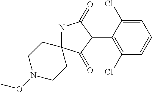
N1C2(C(=O)C(C3=C(Cl)C=CC=C3Cl)C1=O)CCN(OC)CC2
